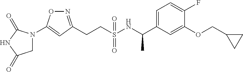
C(CS(NC(C1=CC=C(F)C(OCC2CC2)=C1)C)(=O)=O)C1=NOC(N2CC(=O)NC2=O)=C1
